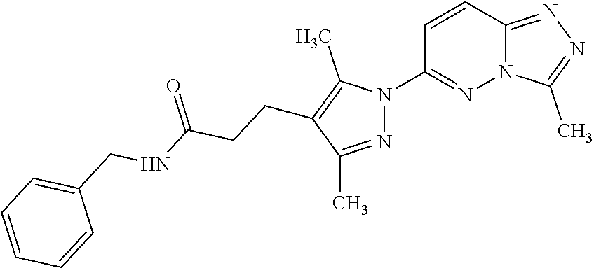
C12=NN=C(C)N1N=C(N1N=C(C)C(CCC(NCC3=CC=CC=C3)=O)=C1C)C=C2
